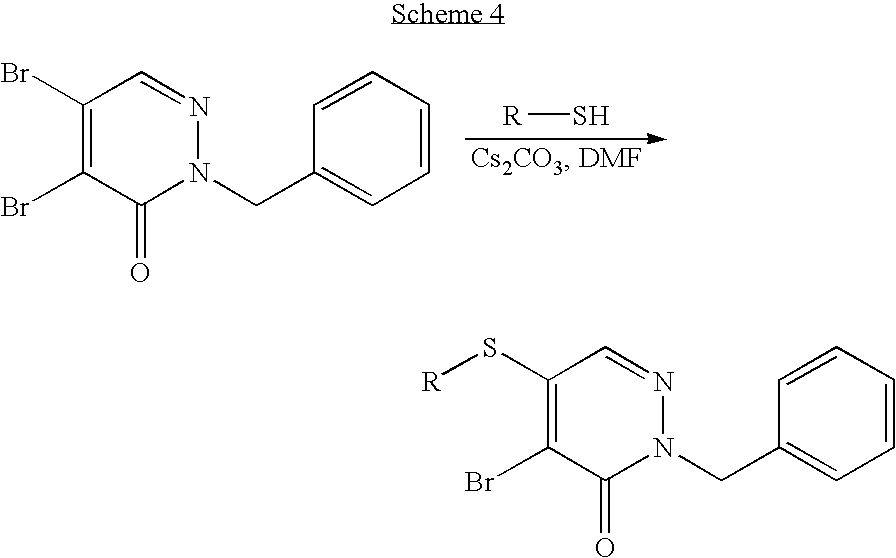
C1(Br)=C(Br)C(=O)N(CC2=CC=CC=C2)N=C1.[R]S.C1(S[R])=C(Br)C(=O)N(CC2=CC=CC=C2)N=C1
